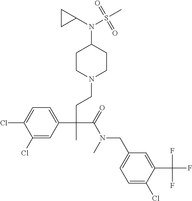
C1(Cl)=CC(C(CCN2CCC(N(C3CC3)S(C)(=O)=O)CC2)(C(=O)N(CC2=CC=C(Cl)C(C(F)(F)F)=C2)C)C)=CC=C1Cl
